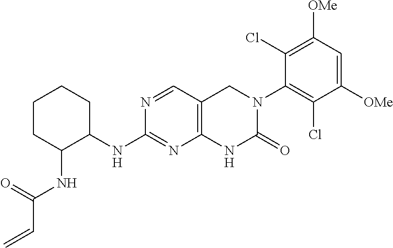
C12=C(C=NC(NC3CCCCC3NC(C=C)=O)=N1)CN(C1=C(Cl)C([OMe])=CC([OMe])=C1Cl)C(=O)N2
